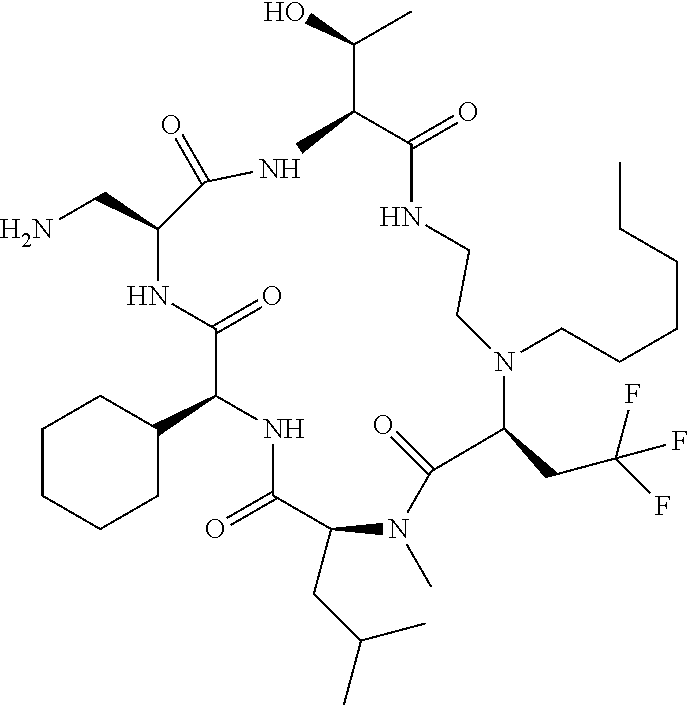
C1CCCC(C2NC(=O)C(CC(C)C)N(C)C(=O)C(CC(F)(F)F)N(CCCCCC)CCNC(=O)C(C(O)C)NC(=O)C(CN)NC2=O)C1
